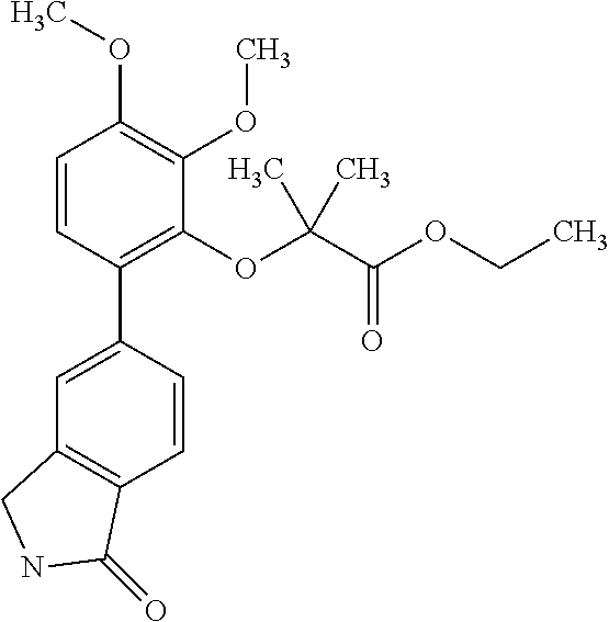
C1=C(C2=C(OC(C(OCC)=O)(C)C)C(OC)=C(OC)C=C2)C=CC2=C1CNC2=O
